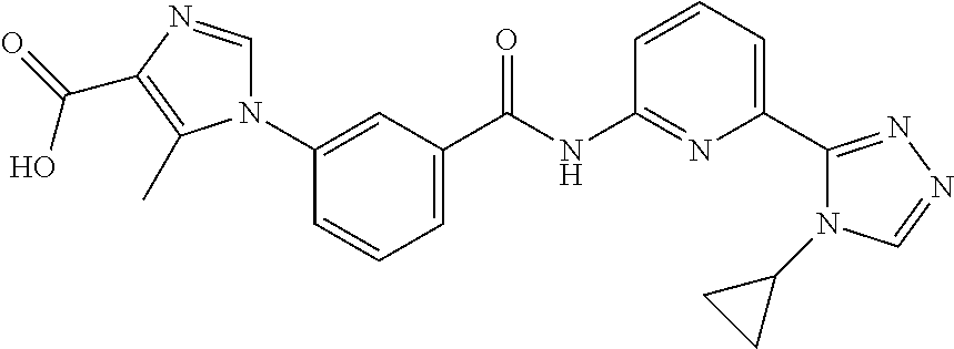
C1(N2C=NC(C(=O)O)=C2C)=CC(C(NC2=NC(C3=NN=CN3C3CC3)=CC=C2)=O)=CC=C1
